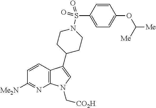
C12=C(C(C3CCN(S(C4=CC=C(OC([Me])[Me])C=C4)(=O)=O)CC3)=CN1C[CO2H])C=CC([Me2N])=N2
